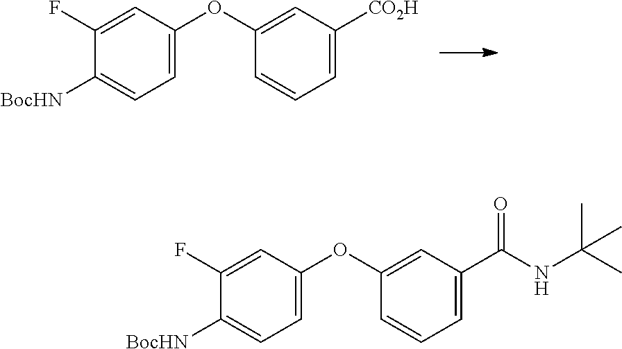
C1(F)=CC(OC2=CC([CO2H])=CC=C2)=CC=C1[BocHN].C1(F)=CC(OC2=CC(C(NC(C)(C)C)=O)=CC=C2)=CC=C1[BocHN]
